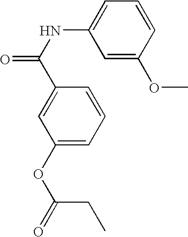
C1=C(OC)C=CC=C1NC(=O)C1=CC(OC(=O)CC)=CC=C1
